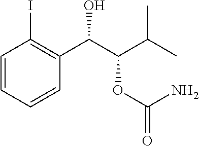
C1=CC=CC(C(C(C(C)C)OC(=O)N)O)=C1I
